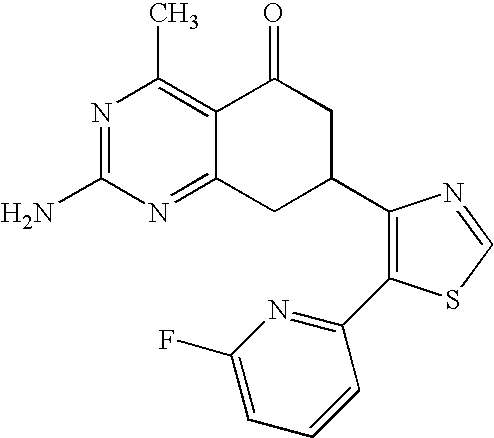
C1(C2CC(=O)C3=C(C)N=C(N)N=C3C2)=C(C2=NC(F)=CC=C2)SC=N1
